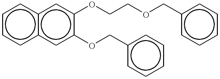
c1cc2c(cc1)cc(OCCOCc1ccccc1)c(OCc1ccccc1)c2
